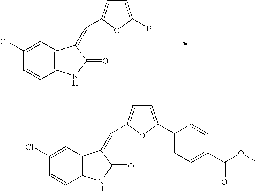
C12=C(C=C(Cl)C=C1)C(=CC1=CC=C(Br)O1)C(=O)N2.C12=C(C=C(Cl)C=C1)C(=CC1=CC=C(C3=CC=C(C(=O)OC)C=C3F)O1)C(=O)N2
